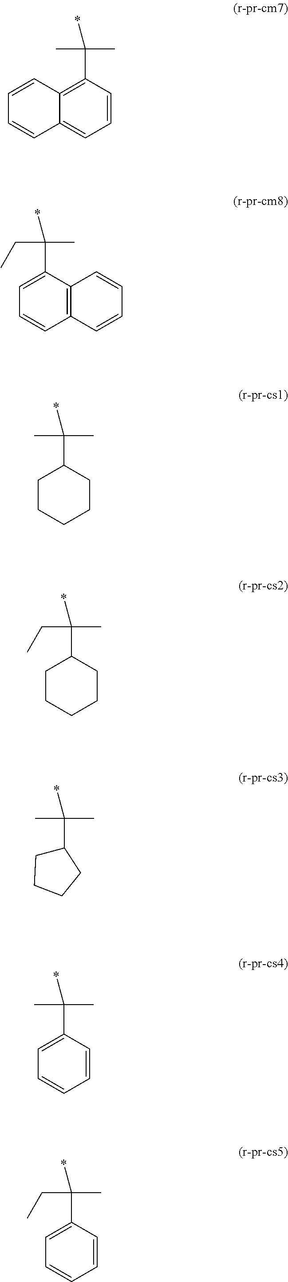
C12=C(C(C)(C)*)C=CC=C1C=CC=C2.C1=C(C(CC)(C)*)C2=C(C=C1)C=CC=C2.C1CCCCC1C(C)(C)*.C1CCCCC1C(CC)(C)*.C1(C(C)(C)*)CCCC1.C1=C(C(C)(C)*)C=CC=C1.C1=C(C(CC)(C)*)C=CC=C1
